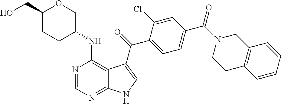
C1(C(N2CCC3=C(C2)C=CC=C3)=O)=CC=C(C(=O)C2=CNC3=NC=NC(NC4COC(CO)CC4)=C32)C(Cl)=C1
